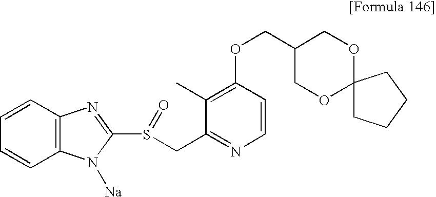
C1=CC2=C(C=C1)N([Na])C(S(CC1=NC=CC(OCC3COC4(OC3)CCCC4)=C1C)=O)=N2
